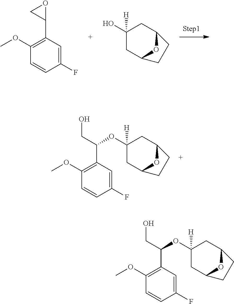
OCC(C1=C(OC)C=CC(F)=C1)OC1([H])CC2OC(C1)CC2.OCC(C1=C(OC)C=CC(F)=C1)OC1([H])CC2OC(C1)CC2.OC1([H])CC2OC(C1)CC2.C1(C2=C(OC)C=CC(F)=C2)OC1
